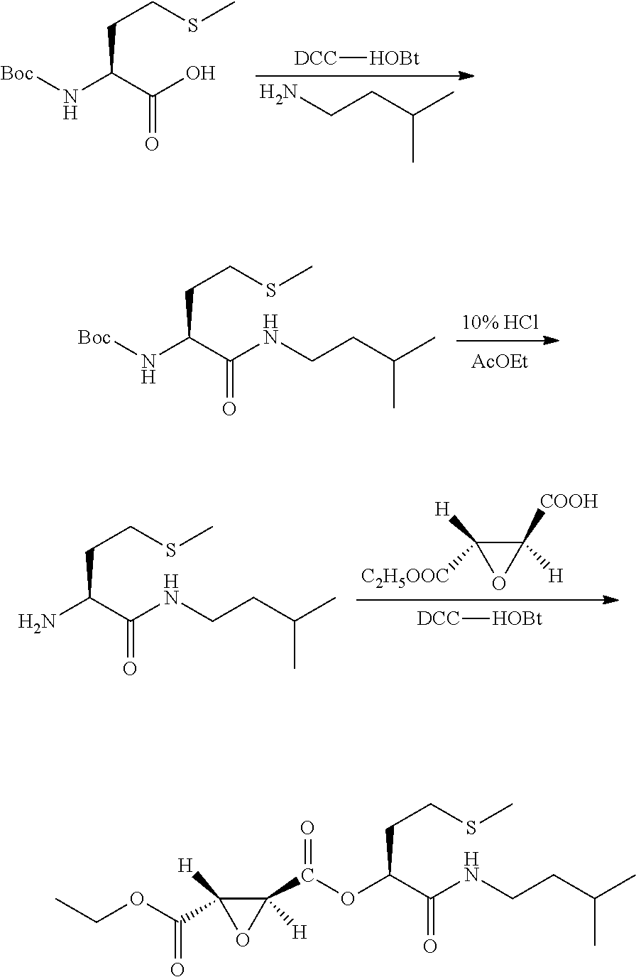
[DCC][HOBt].NCCC(C)C.N(C(C(O)=O)CCSC)[Boc].[AcOEt].N(C(C(NCCC(C)C)=O)CCSC)[Boc].NC(C(NCCC(C)C)=O)CCSC.C1([COOH])([H])C([H])([C2H5OOC])O1.[DCC][HOBt].C1([H])(C(=O)OC(C(NCCC(C)C)=O)CCSC)C([H])(C(OCC)=O)O1
